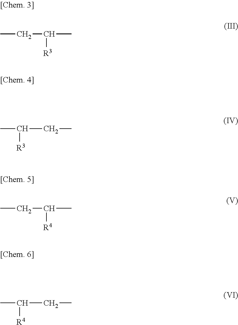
CCC(C)[R3].CC(CC)[R3].CCC(C)[R4].CC(CC)[R4]
